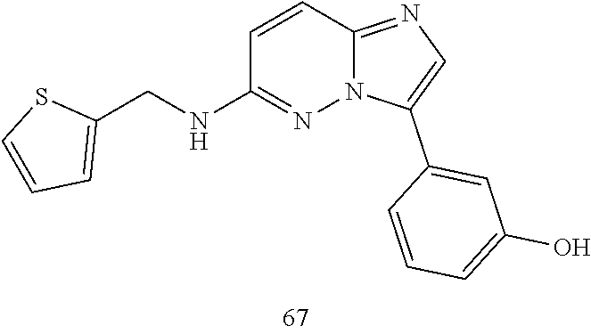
C1=C(C2=CN=C3C=CC(NCC4=CC=CS4)=NN23)C=CC=C1O
